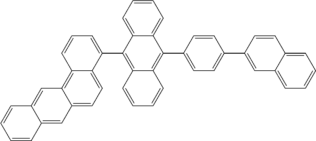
C1=CC=C(C2=C3C(=C(C4=CC=C(C5=CC6=CC=CC=C6C=C5)C=C4)C4=CC=CC=C24)C=CC=C3)C2=CC=C3C(=C12)C=C1C(=C3)C=CC=C1
